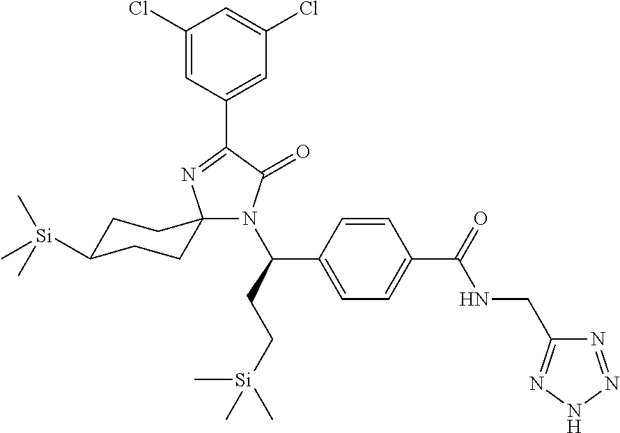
N1(C(CC[Si](C)(C)C)C2=CC=C(C(=O)NCC3=NNN=N3)C=C2)C(=O)C(C2=CC(Cl)=CC(Cl)=C2)=NC12CCC([Si](C)(C)C)CC2
